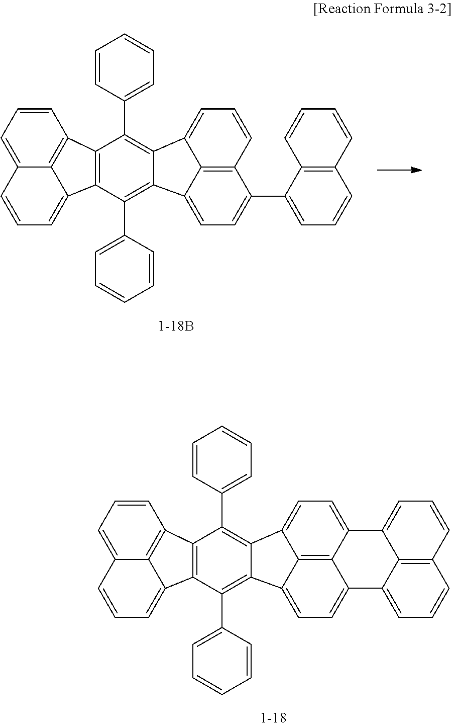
C1=CC=C2C3=C1C1=C(C3=CC=C2)C(C2=CC=CC=C2)=C2C(=C1C1=CC=CC=C1)C1=CC=C3C4=C1C2=CC=C4C1=CC=CC2=C1C3=CC=C2.C1=CC=C2C3=C1C1=C(C3=CC=C2)C(C2=CC=CC=C2)=C2C(=C1C1=CC=CC=C1)C1=CC=CC3=C1C2=CC=C3C1=CC=CC2=C1C=CC=C2
